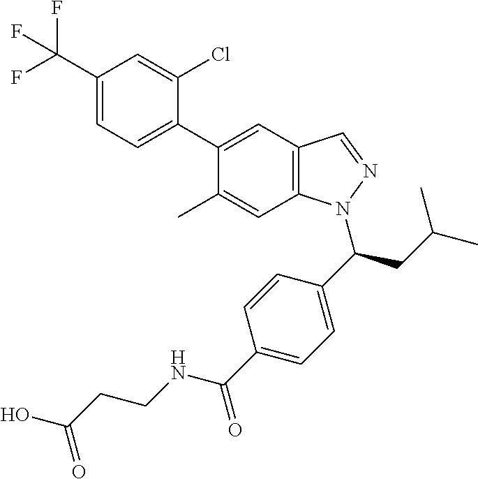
C1(C(F)(F)F)=CC=C(C2=CC3=C(C=C2C)N(C(C2=CC=C(C(=O)NCCC(O)=O)C=C2)CC(C)C)N=C3)C(Cl)=C1
